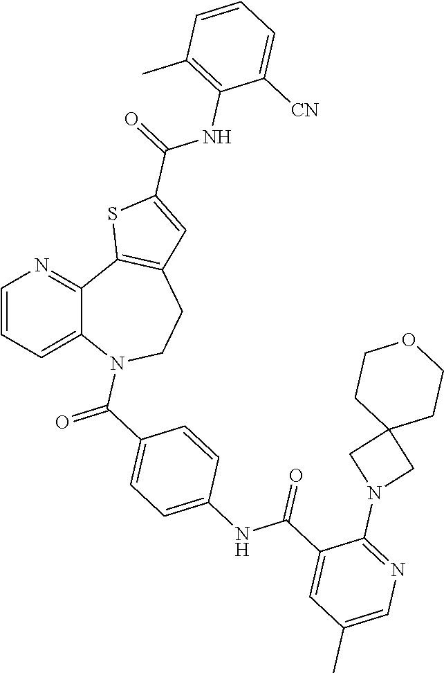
C1=CC=C2C(=N1)C1=C(CCN2C(C2=CC=C(NC(C3=CC(C)=CN=C3N3CC4(C3)CCOCC4)=O)C=C2)=O)C=C(C(NC2=C(C)C=CC=C2[CN])=O)S1
